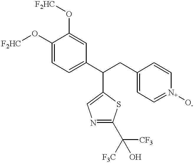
C(C1=CN=C(C([CF3])([F3C])O)S1)(C1=CC=C(O[F2HC])C(O[F2HC])=C1)CC1=CC=[N+]([O-])C=C1
